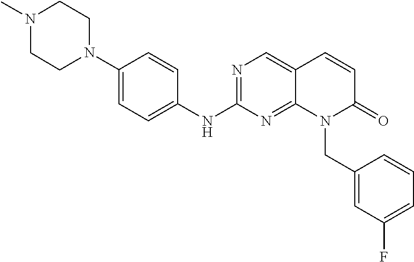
N1=C(NC2=CC=C(N3CCN(C)CC3)C=C2)N=C2C(=C1)C=CC(=O)N2CC1=CC(F)=CC=C1
